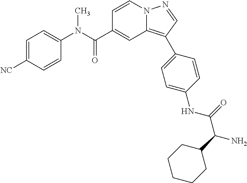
C1=CN2C(=C(C3=CC=C(NC(=O)C(C4CCCCC4)N)C=C3)C=N2)C=C1C(N(C1=CC=C([NC])C=C1)C)=O
